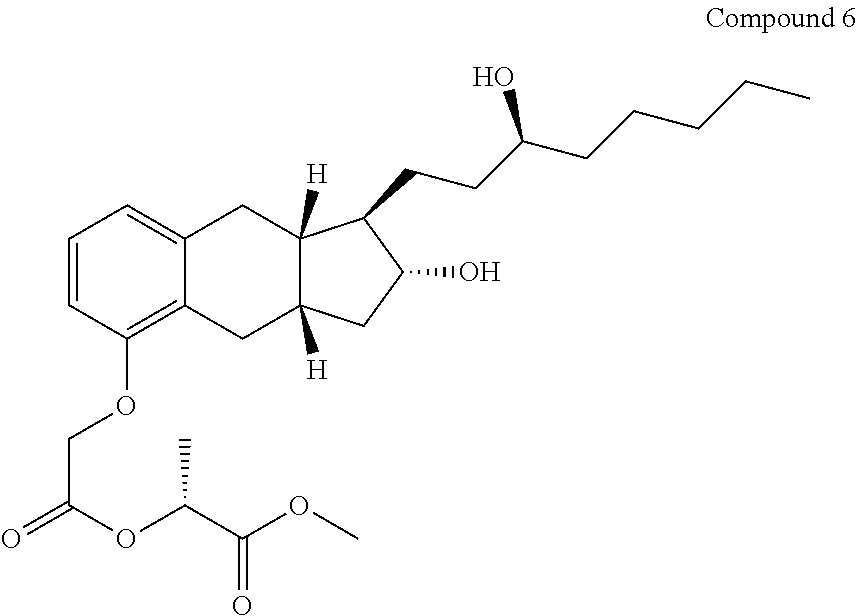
C1=CC(OCC(=O)OC(C(OC)=O)C)=C2C(=C1)CC1([H])C([H])(C2)CC(O)C1CCC(CCCCC)O
